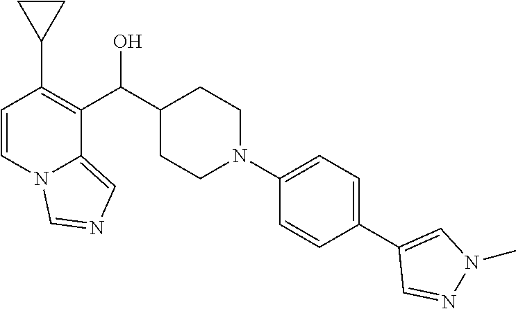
C1=CN2C(=CN=C2)C(C(C2CCN(C3=CC=C(C4=CN(C)N=C4)C=C3)CC2)O)=C1C1CC1
